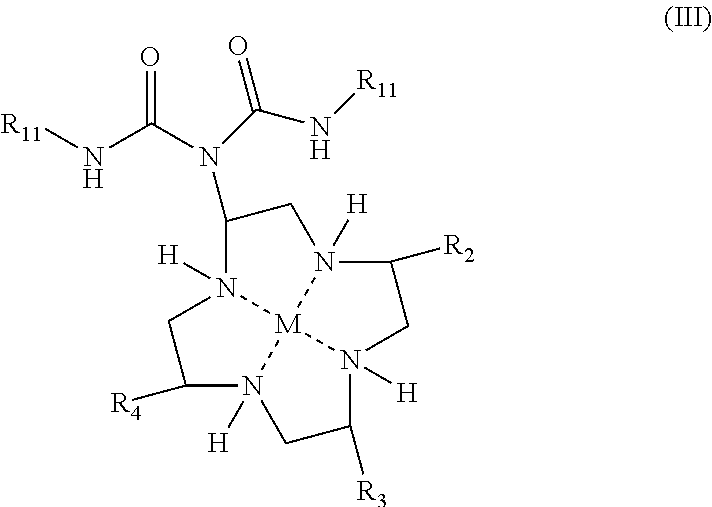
C1C([R4])N2([H])CC([R3])N3([H])CC([R2])N4([H])CC(N(C(N[R11])=O)C(N[R11])=O)N1([H])[M]432
